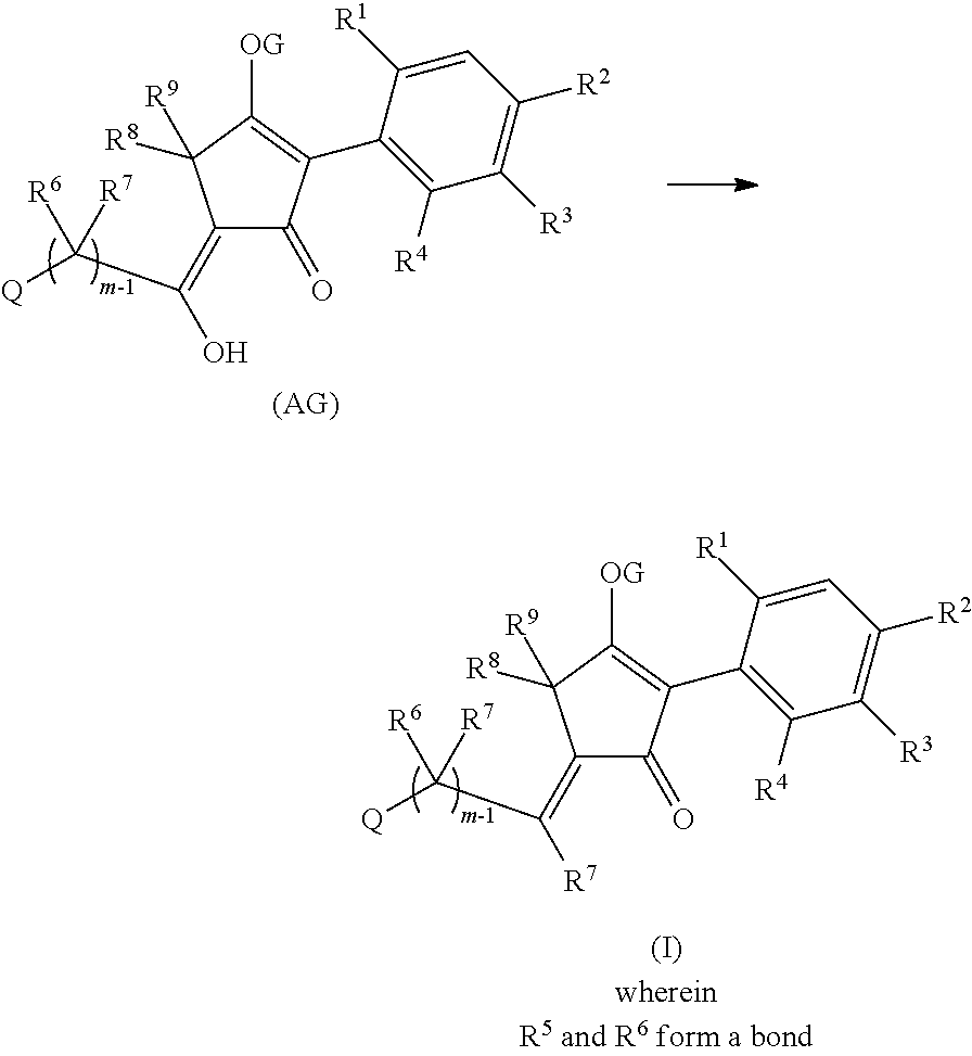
C1([R4])=C(C2=C([OG])C([R9])([R8])C(=C([R7])C([Q])([R7])[R6])C2=O)C([R1])=CC([R2])=C1[R3].C1([R4])=C(C2=C([OG])C([R9])([R8])C(=C(O)C([Q])([R7])[R6])C2=O)C([R1])=CC([R2])=C1[R3].[(AG)]
